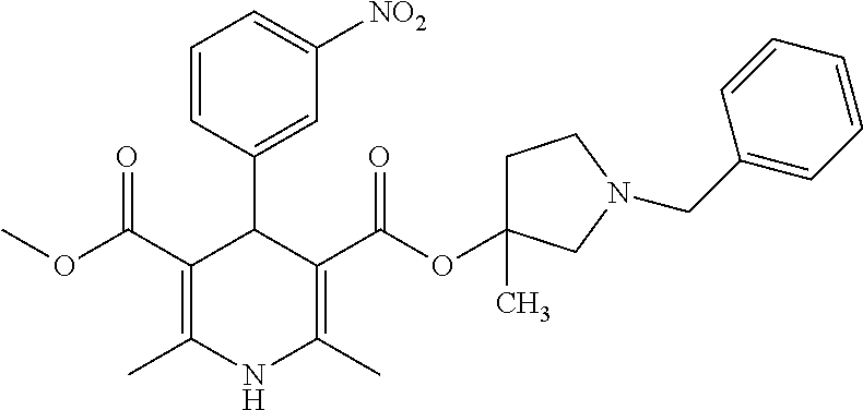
C1=CC(C2C(C(OC)=O)=C(C)NC(C)=C2C(OC2(C)CCN(CC3=CC=CC=C3)C2)=O)=CC([NO2])=C1
